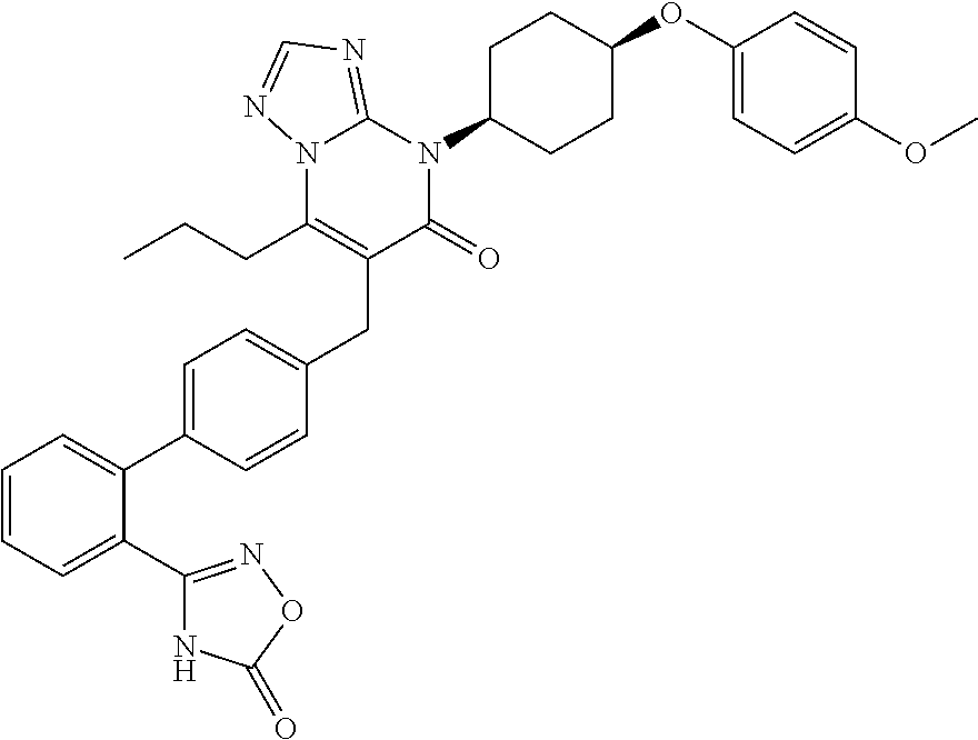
C(C1=C(CCC)N2C(=NC=N2)N(C2CCC(OC3=CC=C(OC)C=C3)CC2)C1=O)C1=CC=C(C2=CC=CC=C2C2=NOC(=O)N2)C=C1
